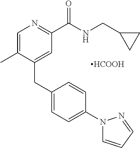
C1=C(C)C(CC2=CC=C(N3C=CC=N3)C=C2)=CC(C(NCC2CC2)=O)=N1.[HCOOH]
